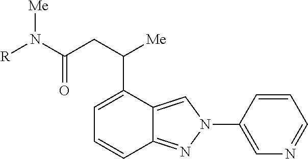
[R]N(C(CC([Me])C1=CC=CC2=NN(C3=CN=CC=C3)C=C12)=O)[Me]
